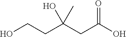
OC(CC(CCO)(O)C)=O
